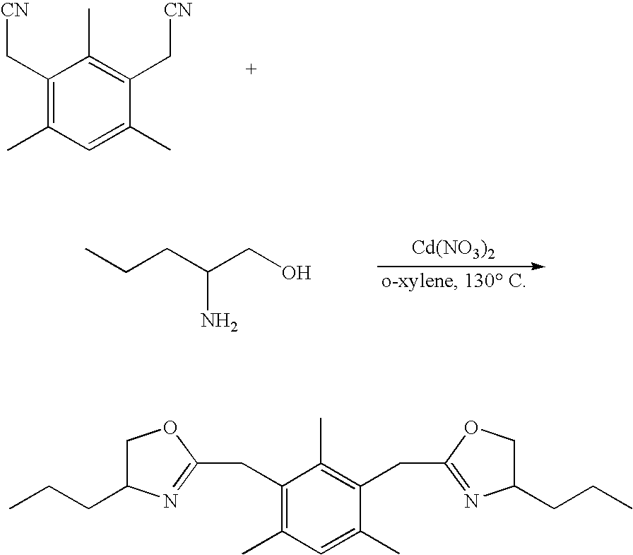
CCCC(CO)N.[Cd(NO3)2].C1(C[CN])=C(C)C=C(C)C(C[CN])=C1C.C1(CCC)COC(CC2=C(C)C(CC3=NC(CCC)CO3)=C(C)C=C2C)=N1
